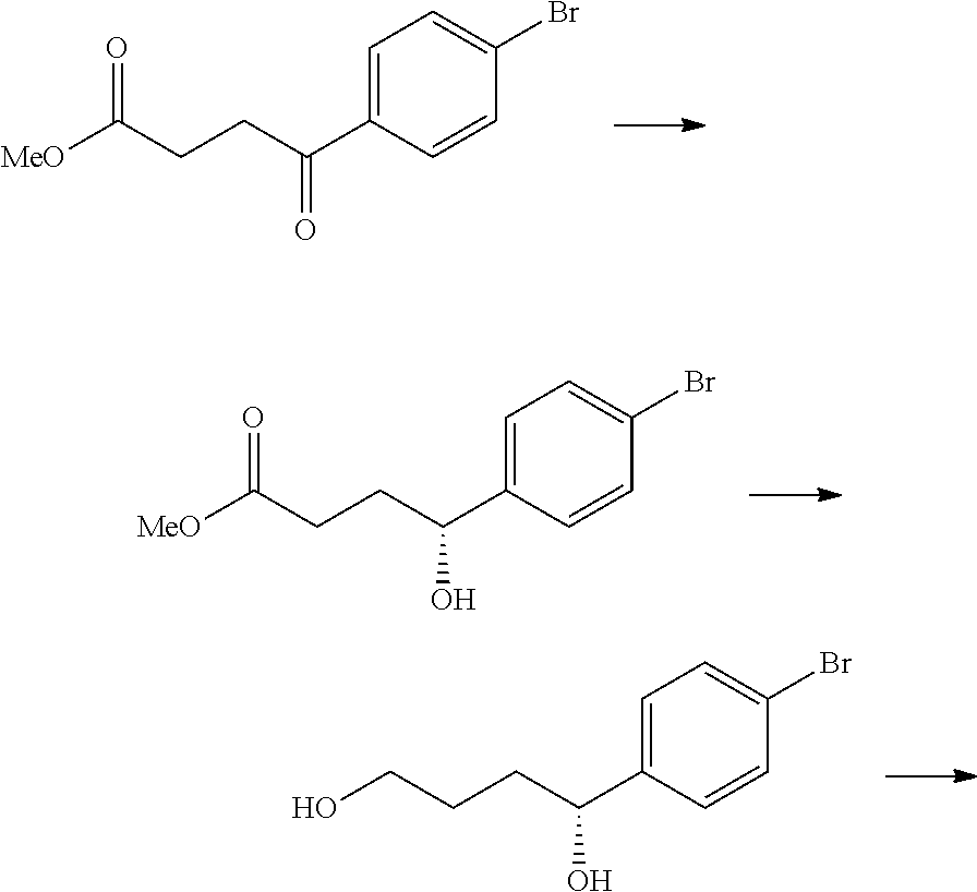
C1=C(C(CCC([MeO])=O)=O)C=CC(Br)=C1.C1=C(C(CCC([MeO])=O)O)C=CC(Br)=C1.C1=C(C(CCCO)O)C=CC(Br)=C1
